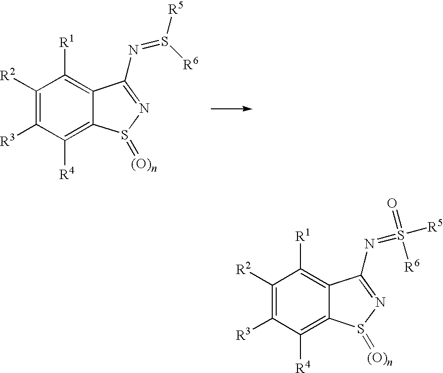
C1([R2])=C([R3])C([R4])=C2C(=C1[R1])C(N=S([R5])[R6])=NS2=[(O)n].C1([R2])=C([R3])C([R4])=C2C(=C1[R1])C(N=S([R5])([R6])=O)=NS2=[(O)n]
